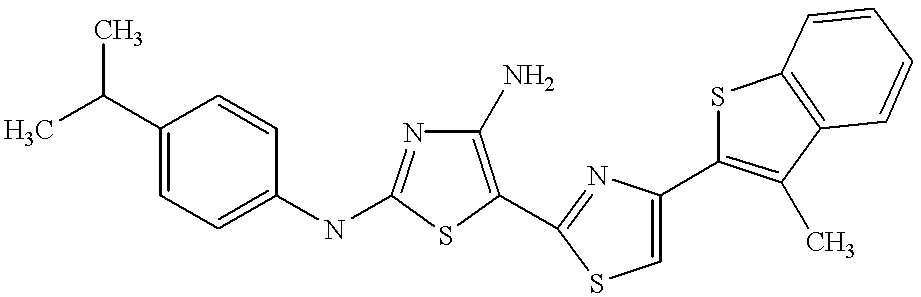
C1(N)=C(C2=NC(C3=C(C)C4=C(S3)C=CC=C4)=CS2)SC(NC2=CC=C(C(C)C)C=C2)=N1
